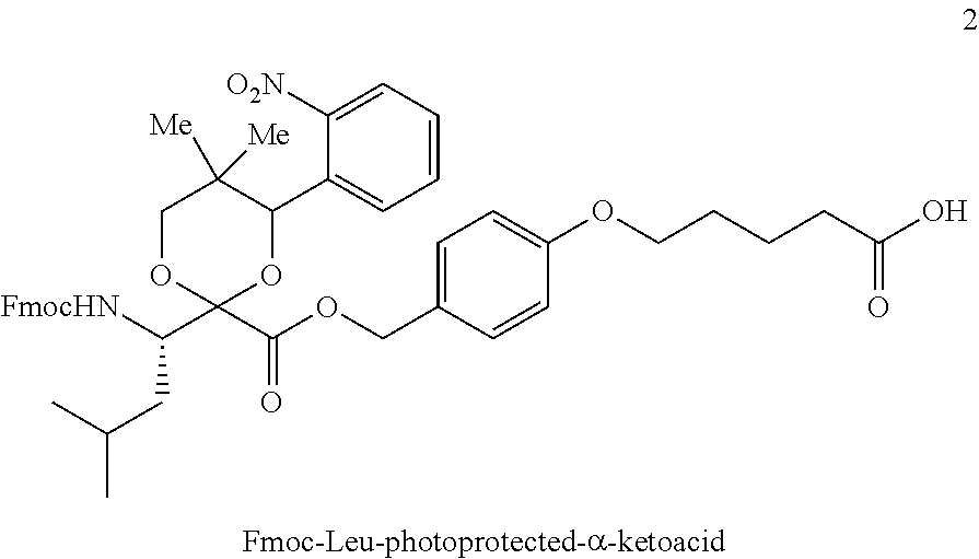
[FmocHN]C(C1(C(OCC2=CC=C(OCCCCC(O)=O)C=C2)=O)OCC([Me])([Me])C(C2=CC=CC=C2[O2N])O1)CC(C)C
